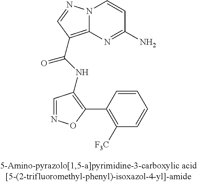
N12C(=C(C(NC3=C(C4=C([F3C])C=CC=C4)ON=C3)=O)C=N1)N=C(N)C=C2
